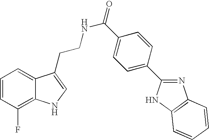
C1=CC(F)=C2C(=C1)C(CCNC(=O)C1=CC=C(C3=NC4=C(N3)C=CC=C4)C=C1)=CN2
